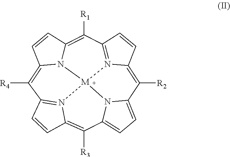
C12=C([R4])C3=N4C(=C([R3])C5=CC=C6N5[M]45N1C(=C([R1])C1=N5C(=C6[R2])C=C1)C=C2)C=C3
